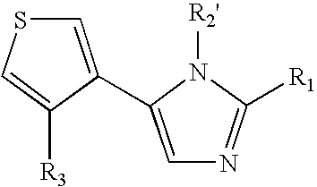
C1=C([R3])C(C2=CN=C([R1])N2[R2'])=CS1
